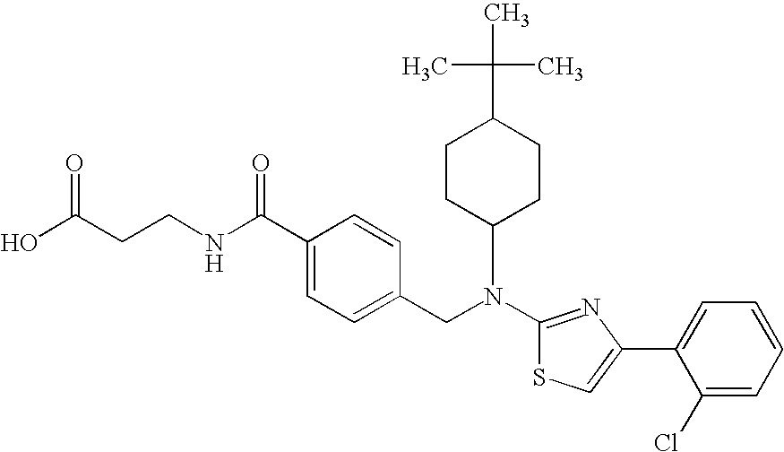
N(C1=NC(C2=CC=CC=C2Cl)=CS1)(CC1=CC=C(C(NCCC(O)=O)=O)C=C1)C1CCC(C(C)(C)C)CC1
